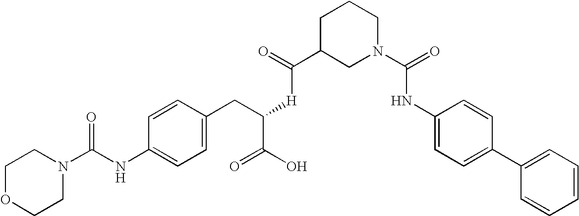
C1OCCN(C(NC2=CC=C(CC([H]C(C3CN(C(=O)NC4=CC=C(C5=CC=CC=C5)C=C4)CCC3)=O)C(O)=O)C=C2)=O)C1
